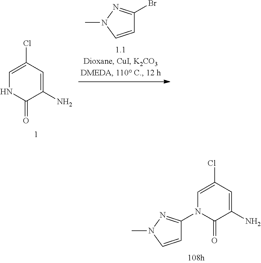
C1=C(Cl)C=C(N)C(=O)N1.CN1C=CC(Br)=N1.CN1C=CC(N2C=C(Cl)C=C(N)C2=O)=N1
